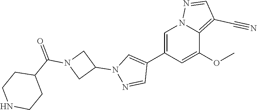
C1(C2=CN(C3CN(C(C4CCNCC4)=O)C3)N=C2)=CN2C(=C(C#N)C=N2)C(OC)=C1
